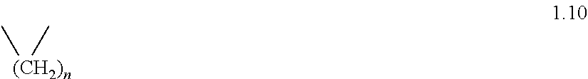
C[(CH2)n]C
